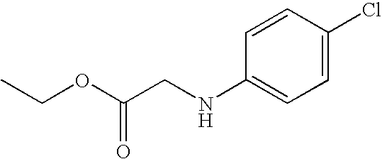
C1=CC(Cl)=CC=C1NCC(OCC)=O
